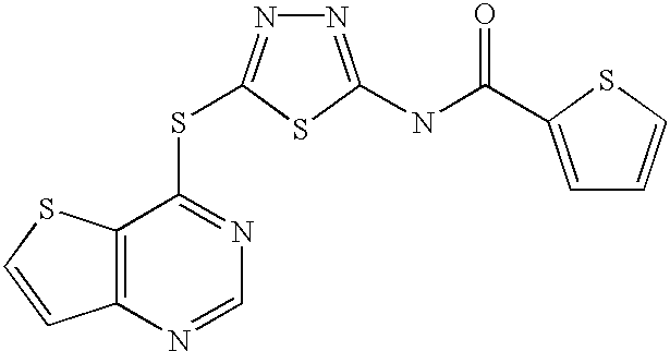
C12=C(C(SC3=NN=C(NC(=O)C4=CC=CS4)S3)=NC=N1)SC=C2
